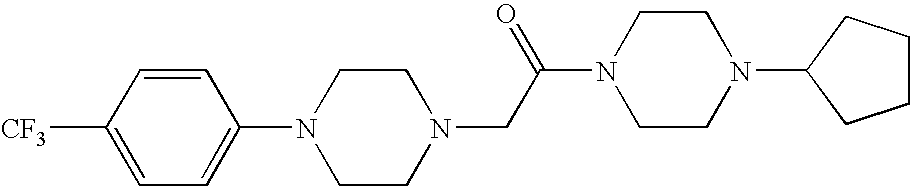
C1(N2CCN(CC(N3CCN(C4CCCC4)CC3)=O)CC2)=CC=C([CF3])C=C1
